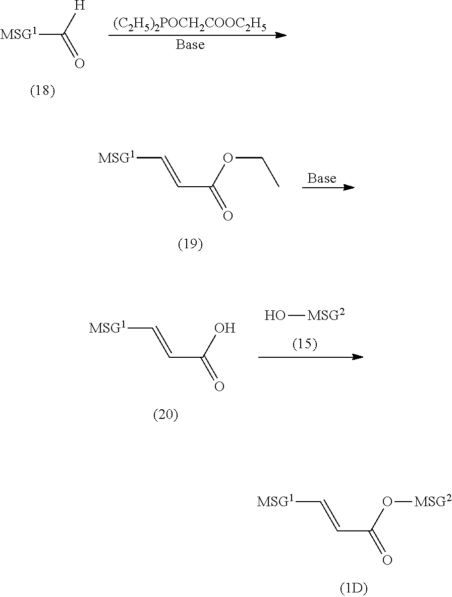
[MSG1]C=CC(=O)O[MSG2].[MSG1]C([H])=O.[(C2H5)2POCH2COOC2H5].[Base].[MSG1]C=CC(=O)OCC.[Base].[MSG1]C=CC(=O)O.O[MSG2]
